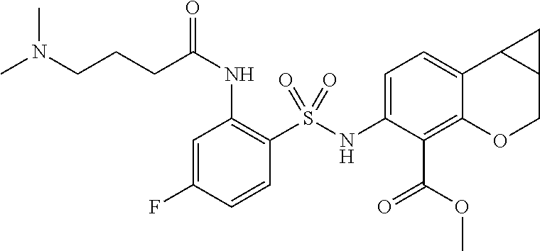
CN(CCCC(NC1=C(S(NC2=CC=C3C(=C2C(OC)=O)OCC2C3C2)(=O)=O)C=CC(F)=C1)=O)C
